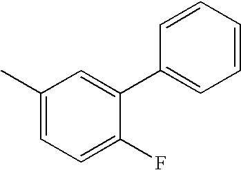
C1=C(C)C=C(C2=CC=CC=C2)C(F)=C1
